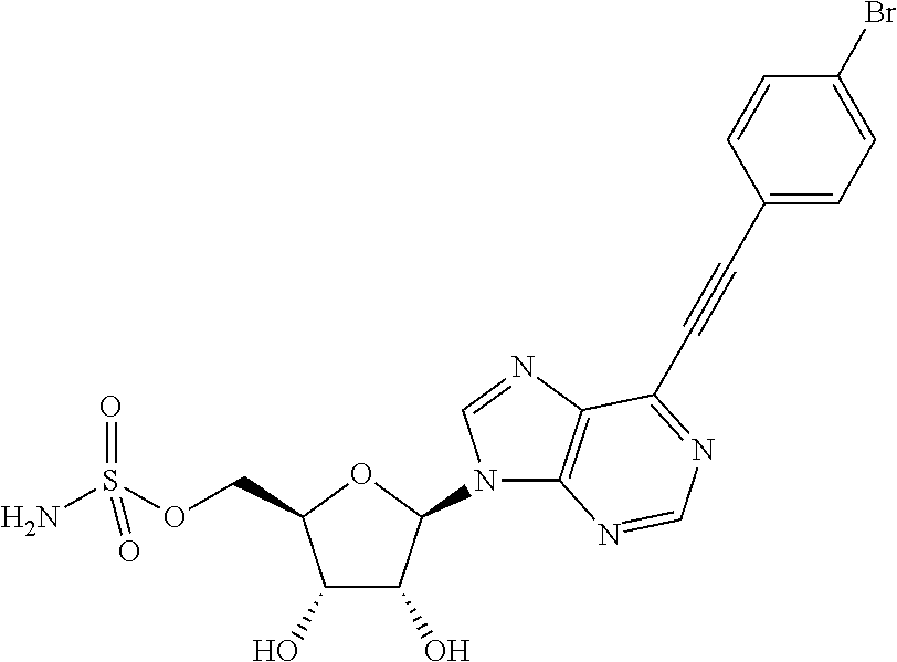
C1(O)C(O)C(N2C3=C(N=C2)C(C#CC2=CC=C(Br)C=C2)=NC=N3)OC1COS(N)(=O)=O
